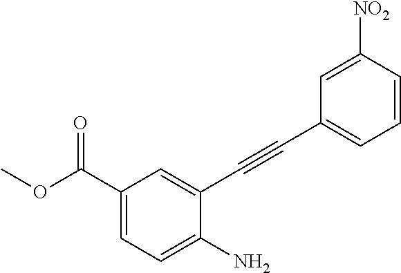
C1(C#CC2=CC(C(OC)=O)=CC=C2N)=CC=CC([NO2])=C1
